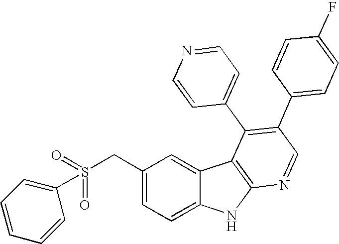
C(C1=CC=C2C(=C1)C1=C(N2)N=CC(C2=CC=C(F)C=C2)=C1C1=CC=NC=C1)S(C1=CC=CC=C1)(=O)=O
